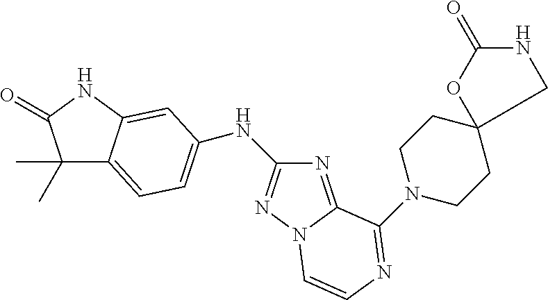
C1(C)(C)C2=CC=C(NC3=NN4C(=N3)C(N3CCC5(CC3)CNC(=O)O5)=NC=C4)C=C2NC1=O
